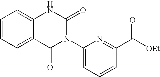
C1=CC=C2C(=C1)NC(=O)N(C1=CC=CC(C([OEt])=O)=N1)C2=O
